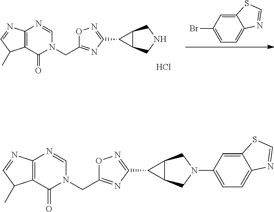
BrC1=CC=C2C(=C1)SC=N2.N1CC2C(C1)C2C1=NOC(CN2C(=O)C3=C(N=C2)N=CC3C)=N1.Cl.N1(C2=CC=C3C(=C2)SC=N3)CC2C(C1)C2C1=NOC(CN2C(=O)C3=C(N=C2)N=CC3C)=N1
